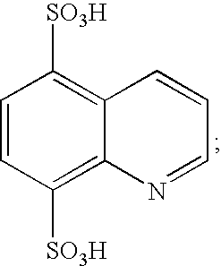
C1=CC([SO3H])=C2C(=C1[SO3H])C=CC=N2
